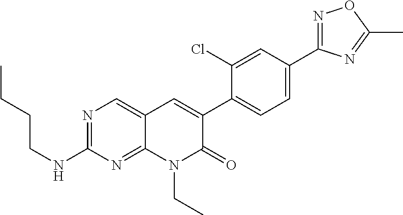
N1=C(C2=CC=C(C3=CC4=CN=C(NCCCC)N=C4N(CC)C3=O)C(Cl)=C2)N=C(C)O1
